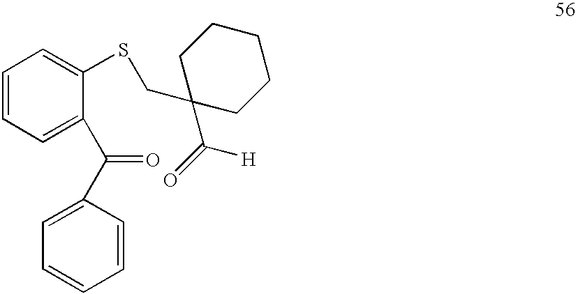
C1=C(C(=O)C2=CC=CC=C2SCC2(C(=O)[H])CCCCC2)C=CC=C1
